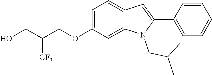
C1=C(OCC(CO)[CF3])C=C2C(=C1)C=C(C1=CC=CC=C1)N2CC(C)C
